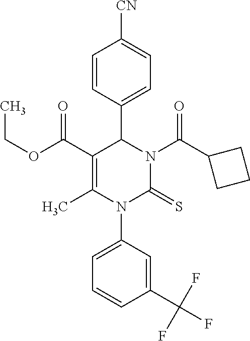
C1=CC(C2C(C(OCC)=O)=C(C)N(C3=CC=CC(C(F)(F)F)=C3)C(=S)N2C(C2CCC2)=O)=CC=C1[CN]
